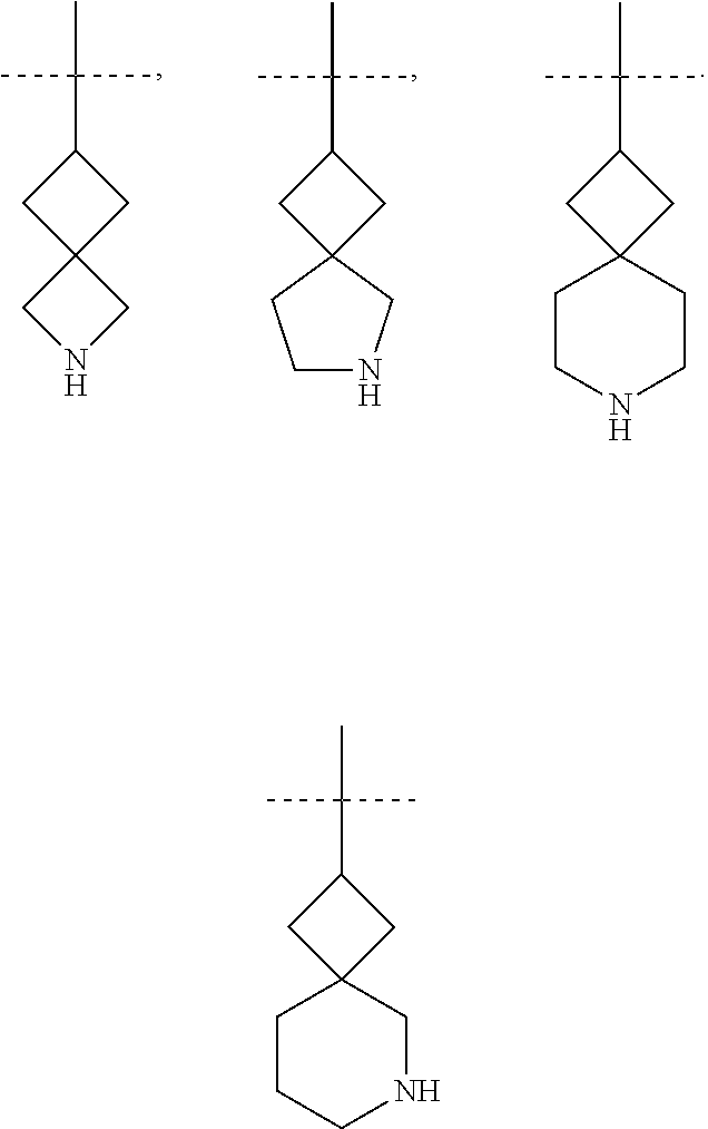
C1C2(CC1C(C)(C)C)CNC2.C1C2(CC1C(C)(C)C)CCNC2.C1C2(CC1C(C)(C)C)CCNCC2.C1C2(CC1C(C)(C)C)CCCNC2
